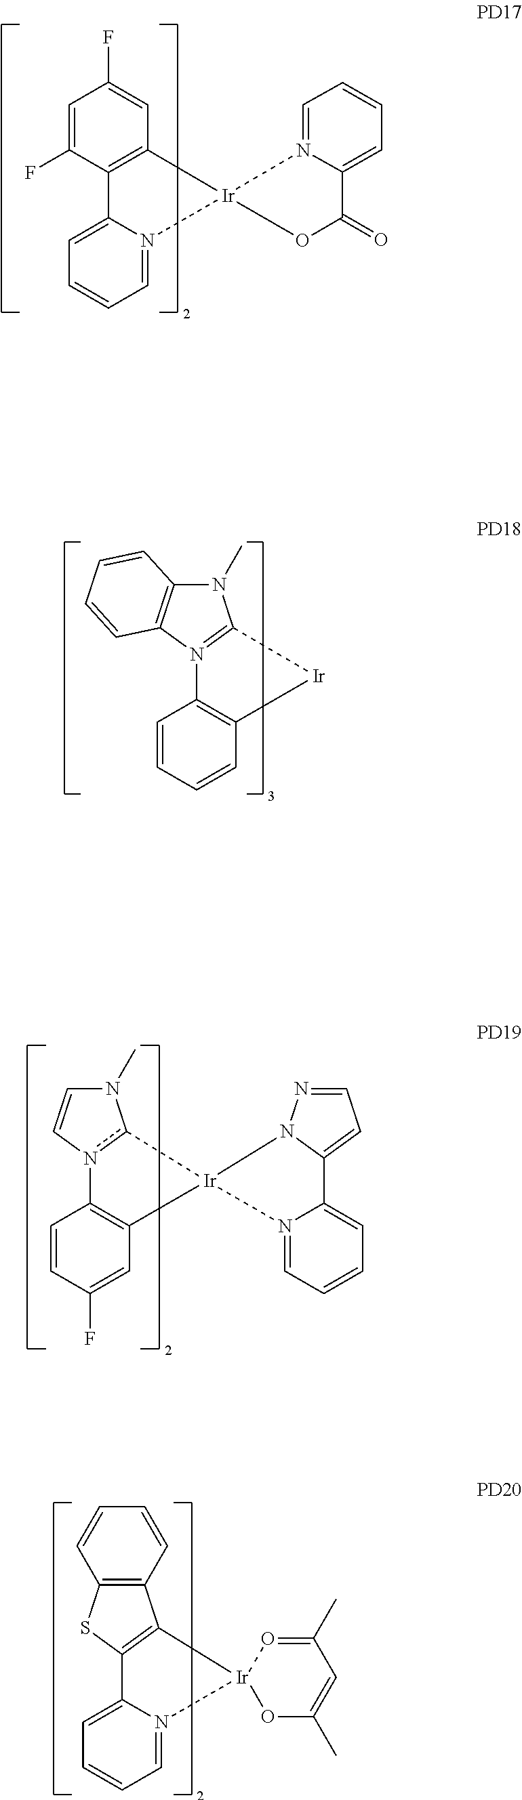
C1=CC=N2C(=C1)C1=C(C=C(F)C=C1F)[Ir]21OC(=O)C2=CC=CC=N12.C1=CC=CC2=C1N1=C(N(C)C3=C1C=CC=C3)[Ir]2.C1=CC2=C(C=C1F)[Ir]1(c3n2C=CN3C)N2=CC=CC=C2C2=CC=NN21.C1=CC=N2C(=C1)C1=C([Ir]23O=C(C)C=C(C)O3)C2=C(S1)C=CC=C2
